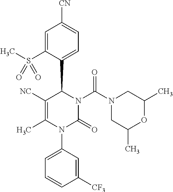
C1=C(S(C)(=O)=O)C(C2C([NC])=C(C)N(C3=CC=CC([CF3])=C3)C(=O)N2C(N2CC(C)OC(C)C2)=O)=CC=C1[CN]
